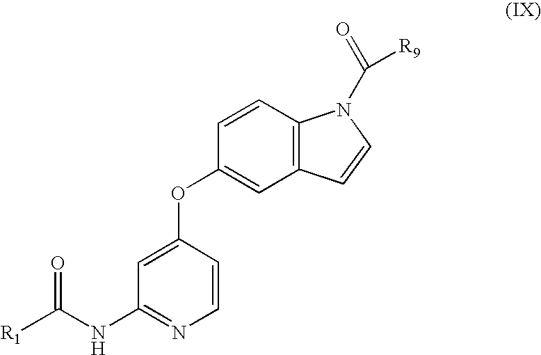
C1=C(OC2=CC3=C(C=C2)N(C(=O)[R9])C=C3)C=CN=C1NC([R1])=O
